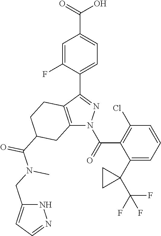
C(O)(=O)C1=CC=C(C2=NN(C(C3=C(Cl)C=CC=C3C3(C(F)(F)F)CC3)=O)C3=C2CCC(C(=O)N(C)CC2=CC=NN2)C3)C(F)=C1
